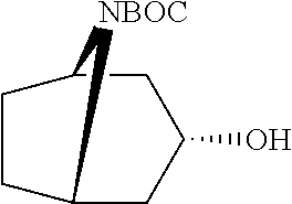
OC1CC2CCC(C1)[NBOC]2
